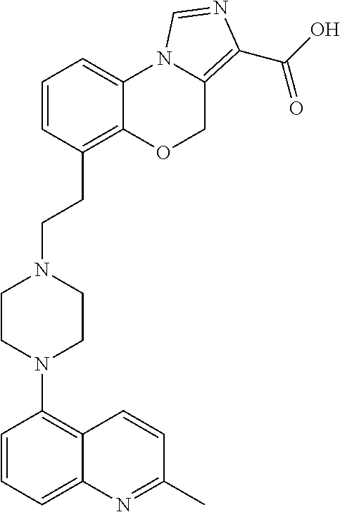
C1(N2CCN(CCC3=C4C(=CC=C3)N3C(=C(C(O)=O)N=C3)CO4)CC2)=C2C(=CC=C1)N=C(C)C=C2
